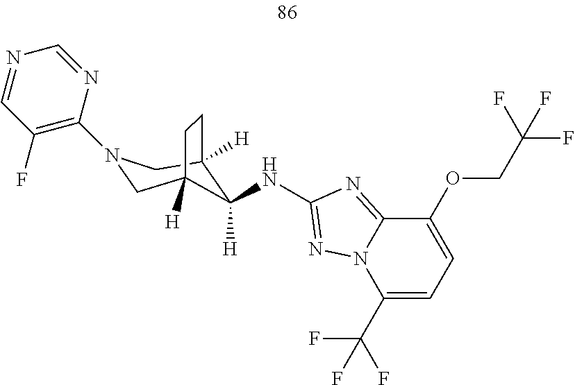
C12([H])CN(C3=C(F)C=NC=N3)CC([H])(CC1)C2([H])NC1=NN2C(=N1)C(OCC(F)(F)F)=CC=C2C(F)(F)F
